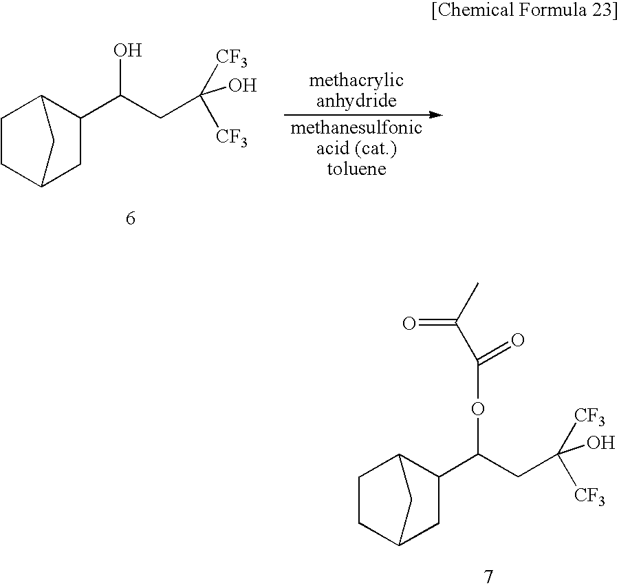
C1C2CC(C(CC([CF3])(O)[CF3])OC(=O)C(C)=O)C(C1)C2.C1C2CC(C(CC([CF3])(O)[CF3])O)C(C1)C2
